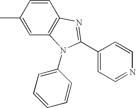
C1=CC(C)=CC2=C1N=C(C1=CC=NC=C1)N2C1=CC=CC=C1
